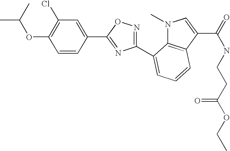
N1(C)C2=C(C(C(NCCC(OCC)=O)=O)=C1)C=CC=C2C1=NOC(C2=CC(Cl)=C(OC(C)C)C=C2)=N1
